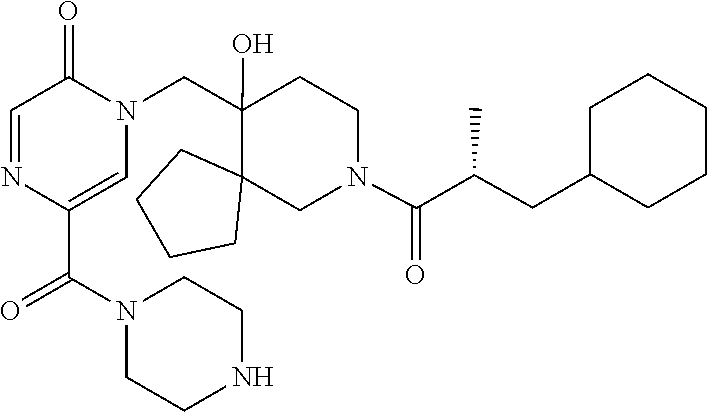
C1(C(N2CCNCC2)=O)=CN(CC2(O)C3(CCCC3)CN(C(=O)C(CC3CCCCC3)C)CC2)C(=O)C=N1
